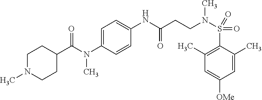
C1=C(C)C(S(=O)(=O)N(CCC(NC2=CC=C(N(C(C3CCN(C)CC3)=O)C)C=C2)=O)C)=C(C)C=C1[OMe]
